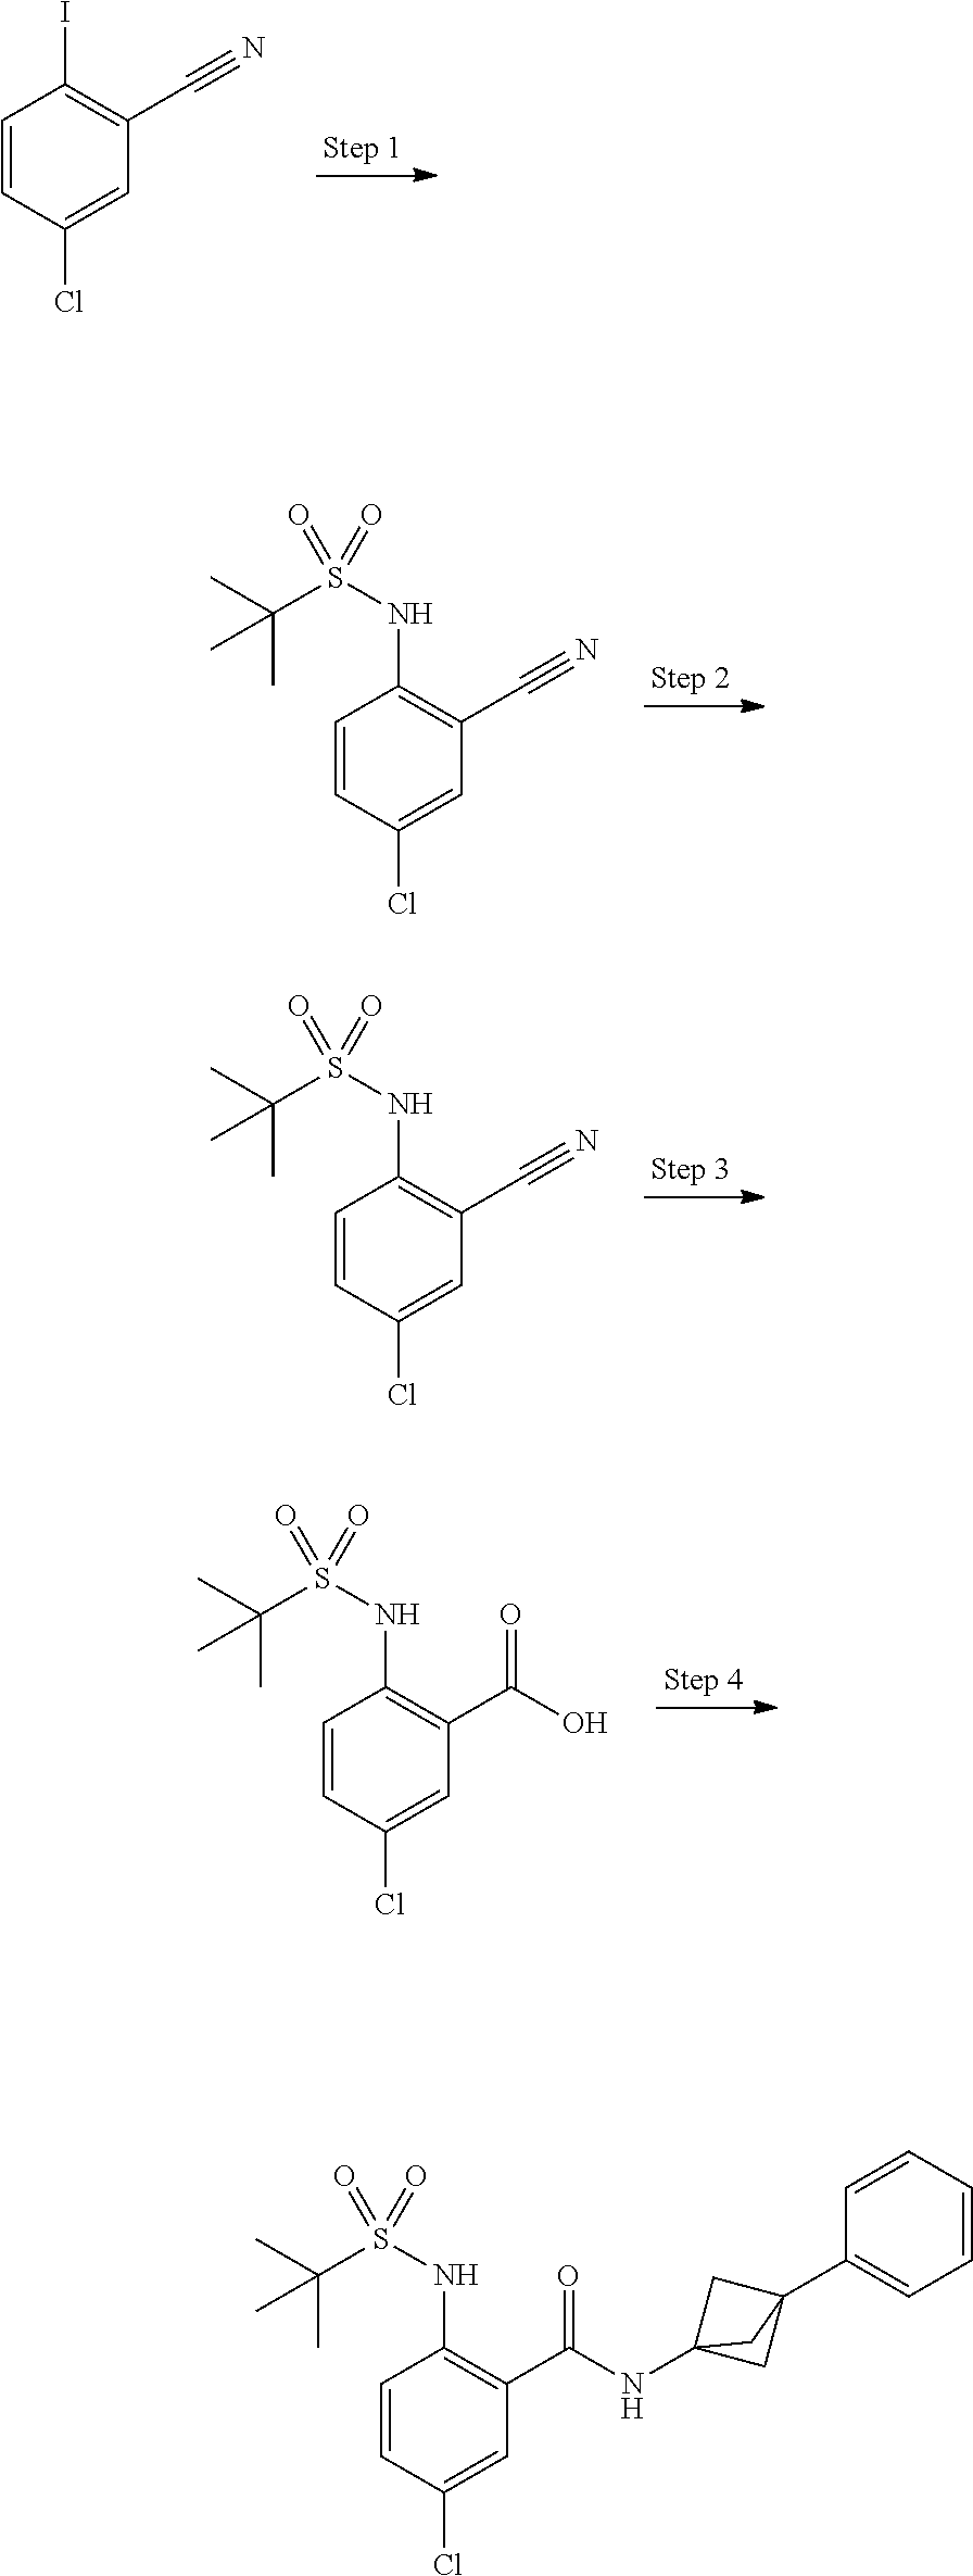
C1=CC(Cl)=CC(C#N)=C1NS(=O)(C(C)(C)C)=O.C1=CC(Cl)=CC(C(NC23CC(C4=CC=CC=C4)(C2)C3)=O)=C1NS(=O)(=O)C(C)(C)C.C1=CC(Cl)=CC(C#N)=C1NS(=O)(C(C)(C)C)=O.C1=CC(Cl)=CC(C(O)=O)=C1NS(=O)(C(C)(C)C)=O.C1=CC(Cl)=CC(C#N)=C1I
